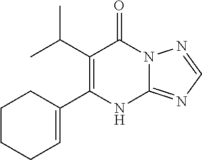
C12=NC=NN1C(=O)C(C(C)C)=C(C1=CCCCC1)N2
